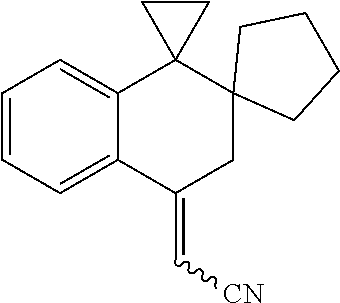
C1=CC=C2C(=C1)C1(C3(CC2=C[CN])CCCC3)CC1
